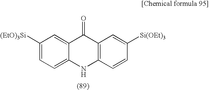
C1([(EtO)3Si])=CC=C2C(=C1)C(=O)C1=C(N2)C=CC([Si(OEt)3])=C1
